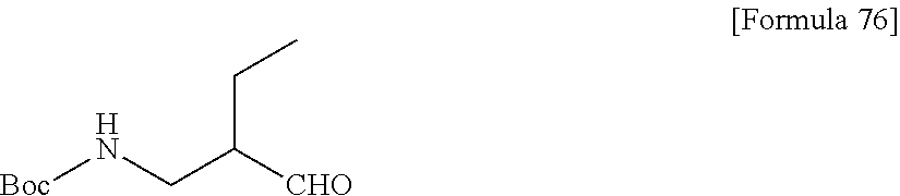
[Boc]NCC([CHO])CC
